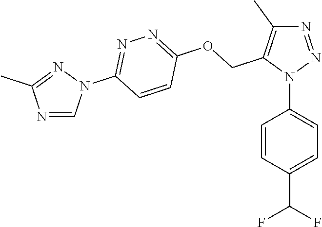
N1=NN(C2=CC=C(C(F)F)C=C2)C(COC2=NN=C(N3N=C(C)N=C3)C=C2)=C1C
